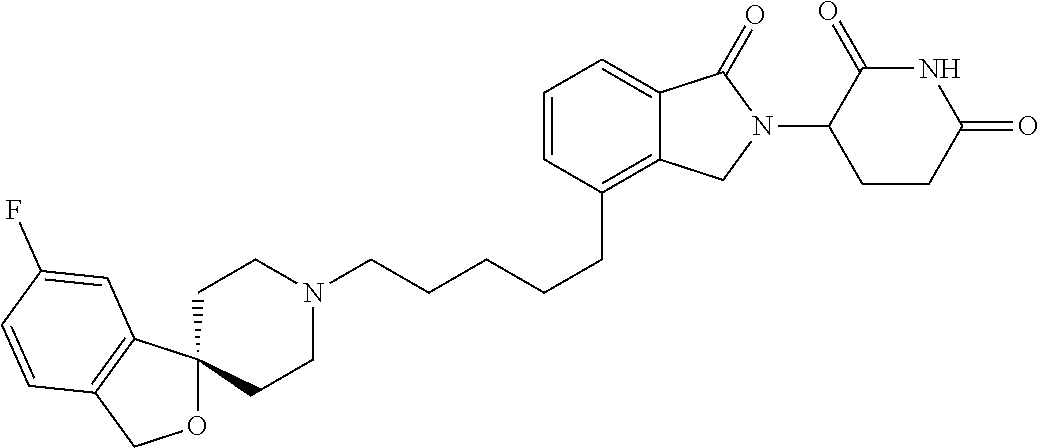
C(CC1=C2C(=CC=C1)C(=O)N(C1C(=O)NC(=O)CC1)C2)CCCN1CCC2(CC1)OCC1=C2C=C(F)C=C1
